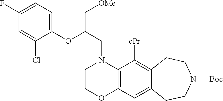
C1COC2=C(N1CC(OC1=CC=C(F)C=C1Cl)C[OMe])C([cPr])=C1C(=C2)CCN([Boc])CC1
